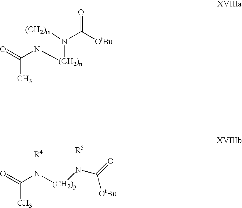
O=C(C)N1[(CH2)m]N(C(=O)[OtBu])[(CH2)n]1.O=C(C)N([R4])[(CH2)p]N([R5])C(=O)[OtBu]
